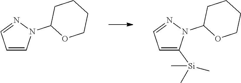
C1=CN(C2OCCCC2)N=C1.C1=C([Si](C)(C)C)N(C2OCCCC2)N=C1
